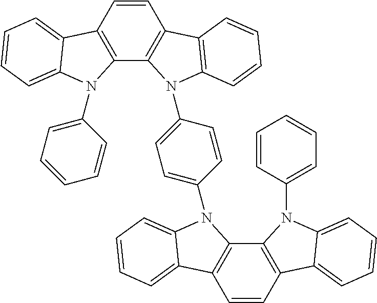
C1=CC2=C(C3=C1C1=C(N3C3=CC=C(N4C5=C(C=CC6=C5N(C5=CC=CC=C5)C5=CC=CC=C65)C5=CC=CC=C54)C=C3)C=CC=C1)N(C1=CC=CC=C1)C1=CC=CC=C21
